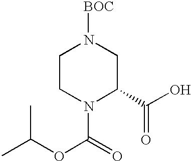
C(OC(=O)N1C(C(=O)O)CN([BOC])CC1)(C)C
